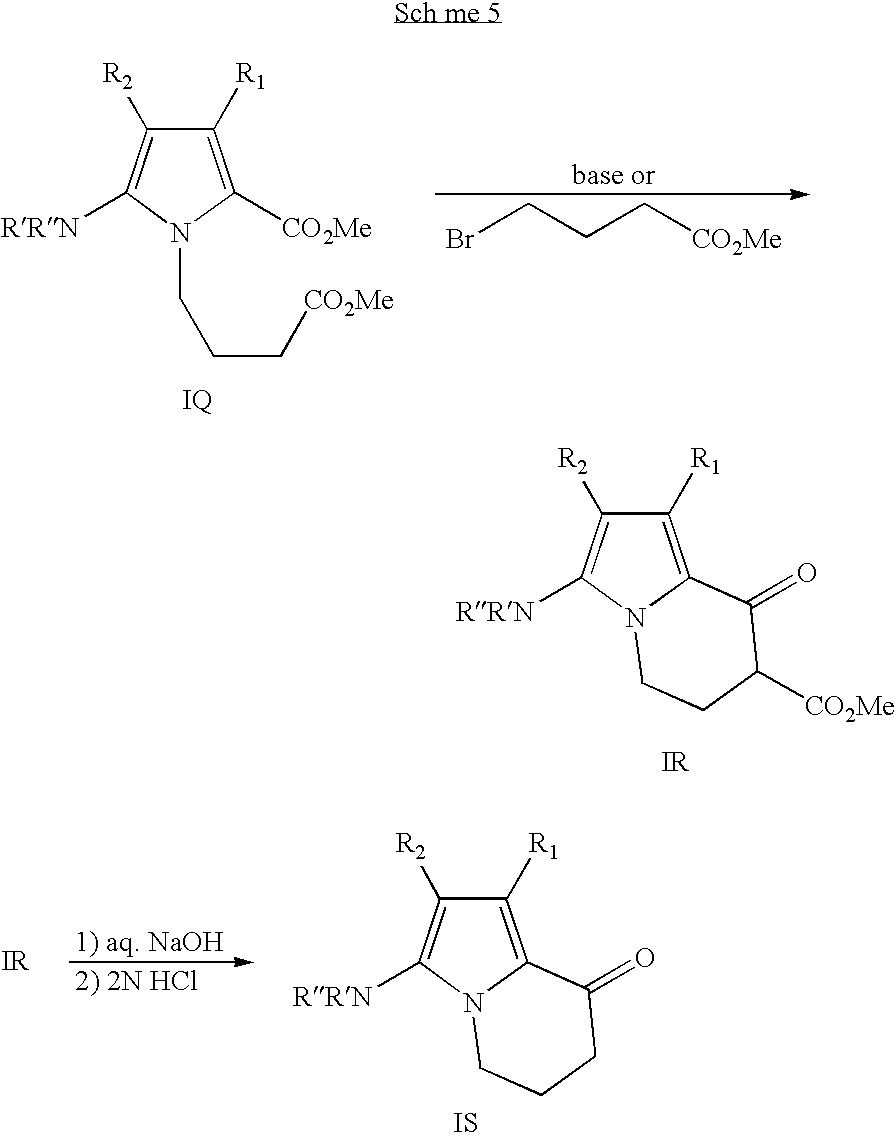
C1([R1])=C2N(C([RRN])=C1[R2])CCC([CO2Me])C2=O.C1([R1])=C([CO2Me])N(CCC[CO2Me])C([RRN])=C1[R2].BrCCC[CO2Me].C1([R1])=C2N(C([RRN])=C1[R2])CCCC2=O.[IS]
